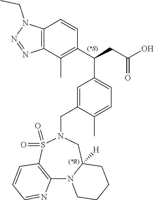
C1(C(CC(O)=O)C2=CC=C(C)C(CN3S(=O)(=O)C4=C(N5C([H])(C3)CCCC5)N=CC=C4)=C2)=C(C)C2=C(C=C1)N(CC)N=N2
